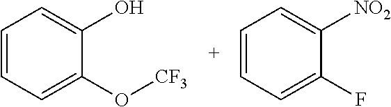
C1=CC=C(O[CF3])C(O)=C1.C1=CC=C(F)C([NO2])=C1
